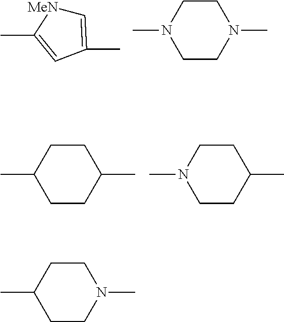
C1CC(C)CCC1C.C1CN(C)CCC1C.C1CN(C)CCN1C.C1=C(C)C=C(C)[MeN]1.C1CC(C)CCN1C
